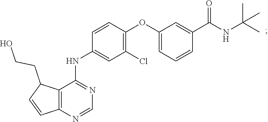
C12=C(N=CN=C1NC1=CC(Cl)=C(OC3=CC=CC(C(NC(C)(C)C)=O)=C3)C=C1)C=CC2CCO
